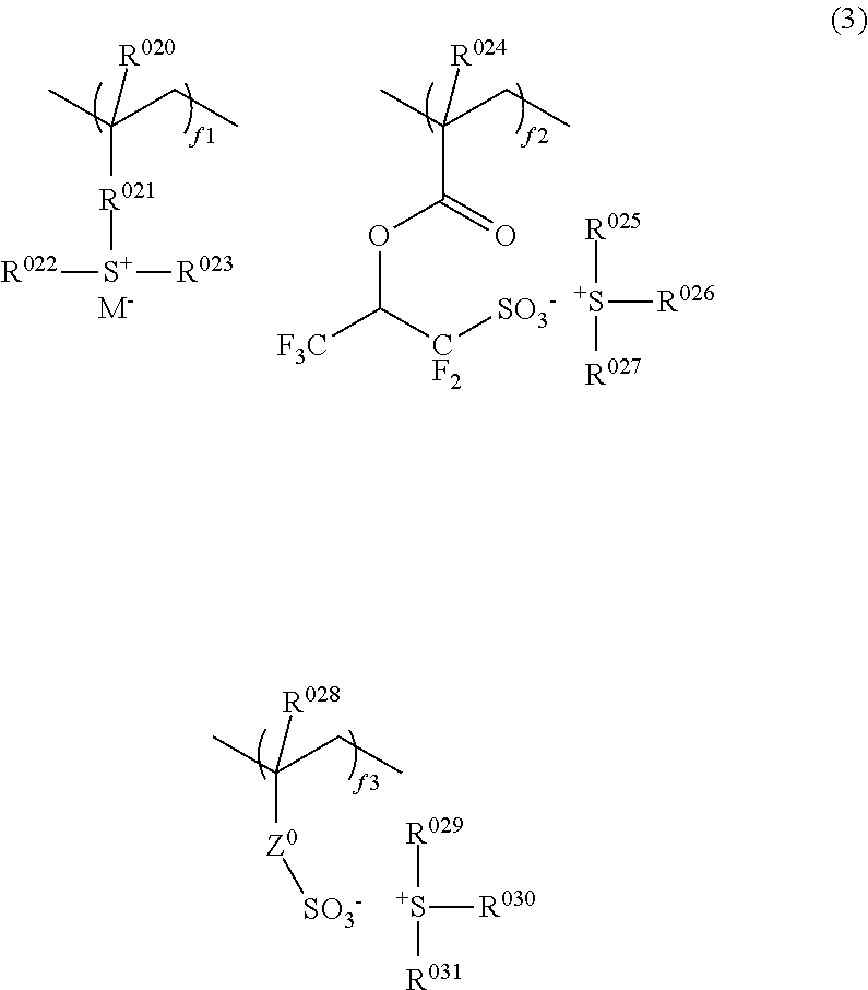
CC(CC)([R028])[Z0][SO3-].[R029][S+]([R031])[R030].CC(CC)([R020])[R021][S+]([R023])[R022].[M-].CC(CC)([R024])C(=O)OC([F3C])[CF2][SO3-].[R025][S+]([R027])[R026]
